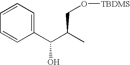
C1=CC(C(C(C)CO[TBDMS])O)=CC=C1
